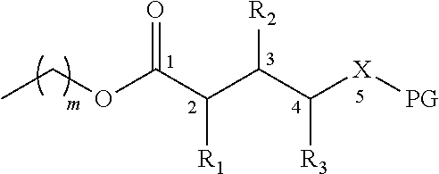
C([X][PG])(C(C(C(OCC)=O)[R1])[R2])[R3]
